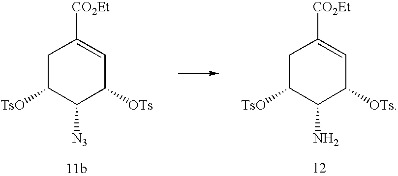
C1C([TsO])C([N3])C([OTs])C=C1[CO2Et].C1C([TsO])C(N)C([OTs])C=C1[CO2Et]
